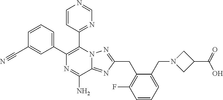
C1=CC=C(C2=C(C3=NC=NC=C3)N3C(=NC(CC4=C(F)C=CC=C4CN4CC(C(=O)O)C4)=N3)C(N)=N2)C=C1C#N
